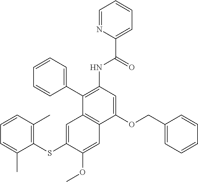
C1(OCC2=CC=CC=C2)=CC(NC(C2=CC=CC=N2)=O)=C(C2=CC=CC=C2)C2=C1C=C(OC)C(SC1=C(C)C=CC=C1C)=C2
